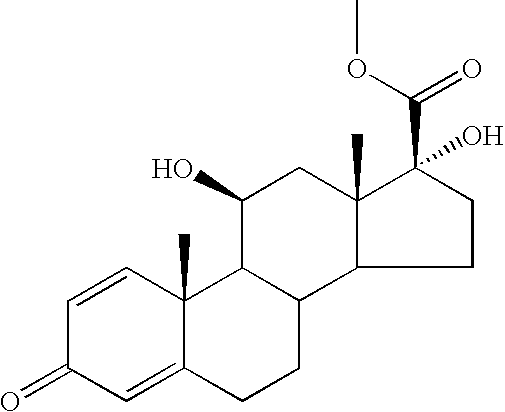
C1CC(C(OC)=O)(O)C2(C)C1C1C(C(O)C2)C2(C)C(=CC(=O)C=C2)CC1
